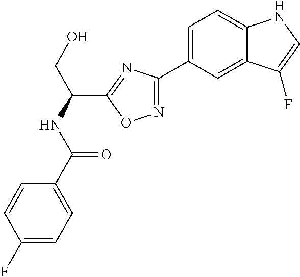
C1=C(C2=NOC(C(NC(=O)C3=CC=C(F)C=C3)CO)=N2)C=C2C(=C1)NC=C2F
